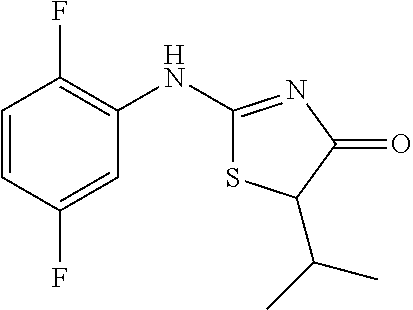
C1=CC(F)=CC(NC2=NC(=O)C(C(C)C)S2)=C1F
